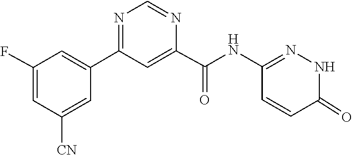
C1(C2=CC(F)=CC([CN])=C2)=NC=NC(C(NC2=NNC(=O)C=C2)=O)=C1
